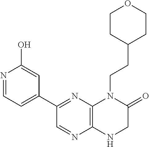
C1(C2=NC3=C(N=C2)NCC(=O)N3CCC2CCOCC2)=CC=NC(O)=C1
